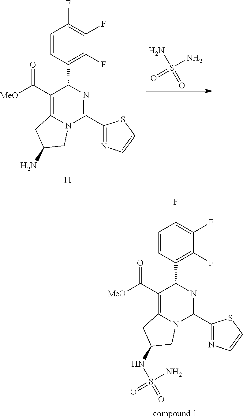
C1=CC(C2N=C(C3=NC=CS3)N3C(=C2C([MeO])=O)CC(NS(=O)(N)=O)C3)=C(F)C(F)=C1F.C1=CC(C2N=C(C3=NC=CS3)N3C(=C2C([MeO])=O)CC(N)C3)=C(F)C(F)=C1F.NS(=O)(N)=O
